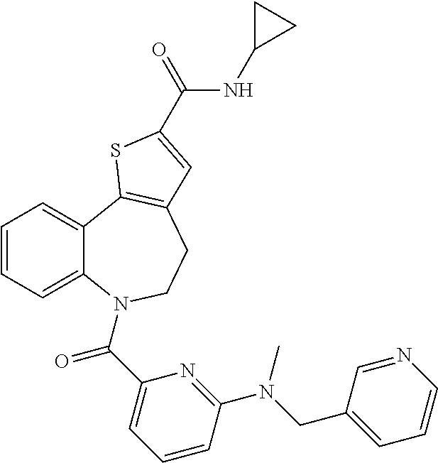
C1=CC=C2C(=C1)C1=C(CCN2C(C2=CC=CC(N(CC3=CC=CN=C3)C)=N2)=O)C=C(C(=O)NC2CC2)S1
